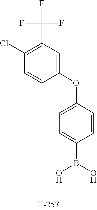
C1(Cl)=C(C(F)(F)F)C=C(OC2=CC=C(B(O)O)C=C2)C=C1
